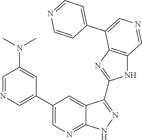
C1=NC=C(C2=CN=C3C(=C2)C(C2=NC4=C(N2)C=NC=C4C2=CC=NC=C2)=NN3)C=C1N(C)C
